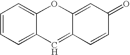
C1=CC=C2C(=C1)OC1=CC(=O)C=CC1=C2
